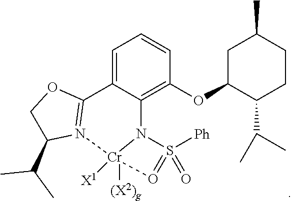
C1C(OC2=C3C(=CC=C2)C2=N(C(C(C)C)CO2)[Cr]2([(X2)g])([X1])N3S([Ph])(=O)=O2)C(C(C)C)CCC1C
